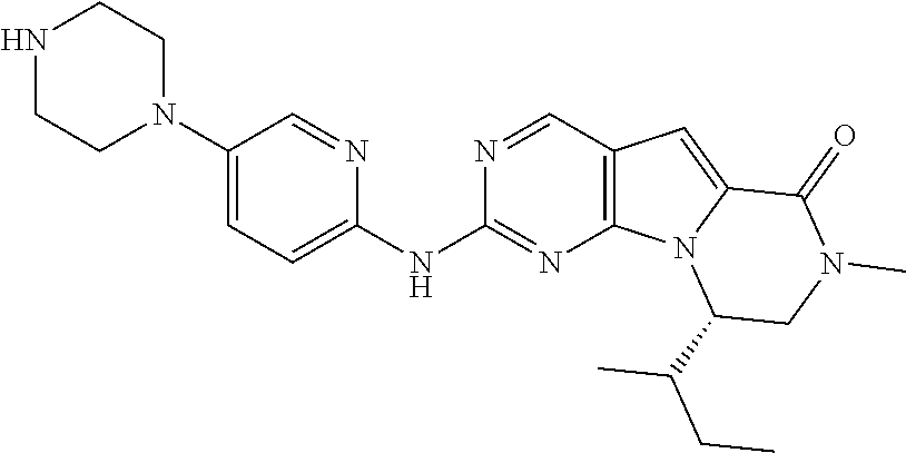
N1CCN(C2=CC=C(NC3=NC4=C(C=N3)C=C3N4C(C(CC)C)CN(C)C3=O)N=C2)CC1
